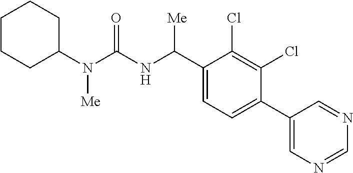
C1(N(C(NC(C2=CC=C(C3=CN=CN=C3)C(Cl)=C2Cl)[Me])=O)[Me])CCCCC1
